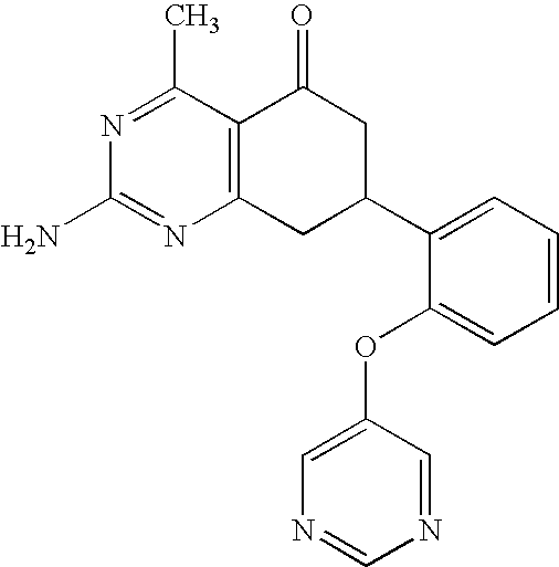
C12=C(C(C)=NC(N)=N1)C(=O)CC(C1=CC=CC=C1OC1=CN=CN=C1)C2
